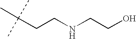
C(CCNCCO)(C)(C)C
